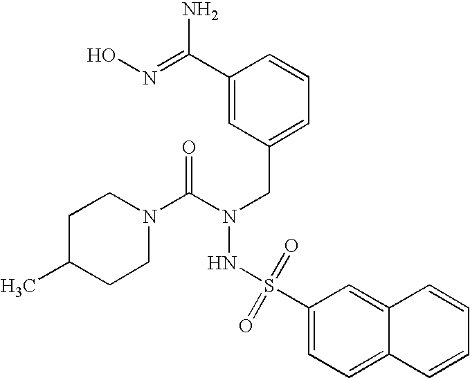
C1C(C)CCN(C(N(CC2=CC=CC(C(=NO)N)=C2)NS(C2=CC=C3C(=C2)C=CC=C3)(=O)=O)=O)C1
